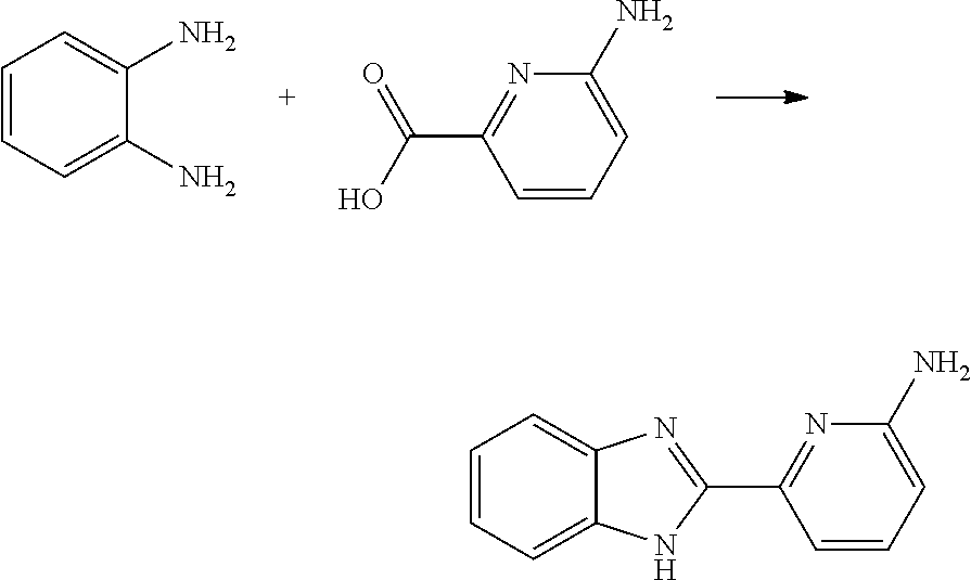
C1=CC=C(N)C(N)=C1.C1=CC=C(N)N=C1C(O)=O.C1=CC=C2C(=C1)N=C(C1=NC(N)=CC=C1)N2
